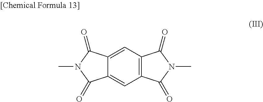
C12=C(C=C3C(=C1)C(=O)N(C)C3=O)C(=O)N(C)C2=O
